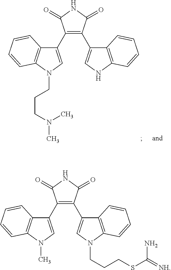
C1(C2=C(C3=CNC4=C3C=CC=C4)C(=O)NC2=O)=CN(CCCN(C)C)C2=C1C=CC=C2.C1(C2=C(C3=CN(CCCSC(=[NH])N)C4=C3C=CC=C4)C(=O)NC2=O)=CN(C)C2=C1C=CC=C2
